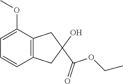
C1=C(OC)C2=C(C=C1)CC(C(OCC)=O)(O)C2
